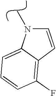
C12=CC=CC(F)=C1C=CN2C
